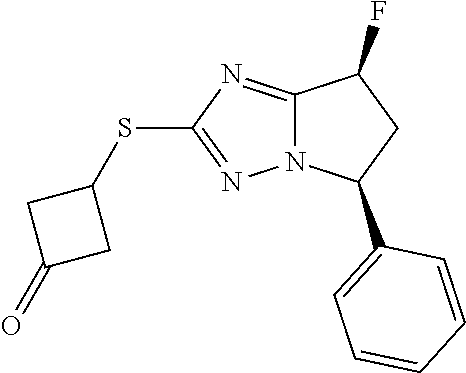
C12=NC(SC3CC(=O)C3)=NN1C(C1=CC=CC=C1)CC2F
